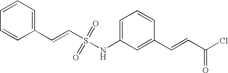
C1=C(NS(C=CC2=CC=CC=C2)(=O)=O)C=C(C=CC(=O)Cl)C=C1
